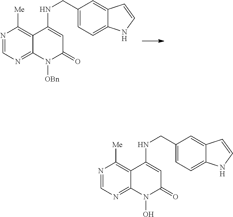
N1=CN=C2C(=C1[Me])C(NCC1=CC=C3C(=C1)C=CN3)=CC(=O)N2O.N1=CN=C2C(=C1[Me])C(NCC1=CC=C3C(=C1)C=CN3)=CC(=O)N2[OBn]
